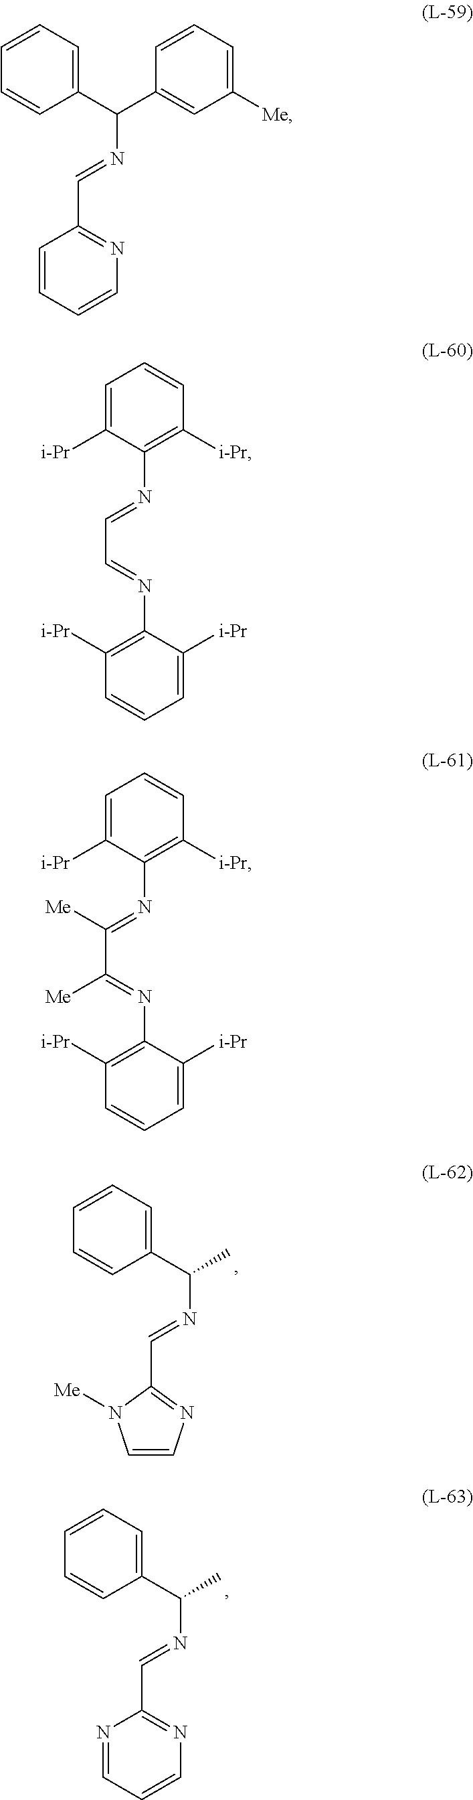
C1=CC=CN=C1C=NC(C1=CC([Me])=CC=C1)C1=CC=CC=C1.C1([i-Pr])=C(N=CC=NC2=C([i-Pr])C=CC=C2[i-Pr])C([i-Pr])=CC=C1.C1([i-Pr])=C(N=C(C(=NC2=C([i-Pr])C=CC=C2[i-Pr])[Me])[Me])C([i-Pr])=CC=C1.C1(C=NC(C)C2=CC=CC=C2)=NC=CN1[Me].C1(C=NC(C)C2=CC=CC=C2)=NC=CC=N1
